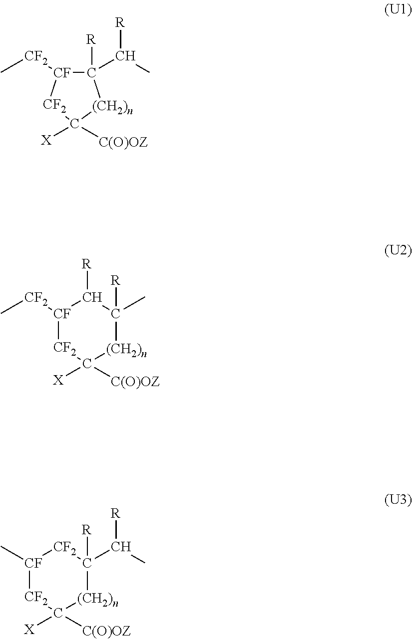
C1([R])(C(C)[R])[CF]([CF2]C)[CF2]C([X])([C(O)OZ])[(CH2)n]1.[CF]1([CF2]C)[CF2]C([X])([C(O)OZ])[(CH2)n]C(C)([R])C1[R].[CF]1(C)[CF2]C([X])([C(O)OZ])[(CH2)n]C(C(C)[R])([R])[CF2]1
